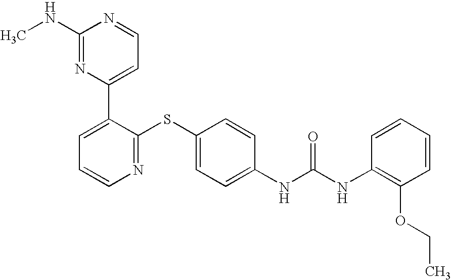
C1(NC)=NC(C2=CC=CN=C2SC2=CC=C(NC(NC3=C(OCC)C=CC=C3)=O)C=C2)=CC=N1
